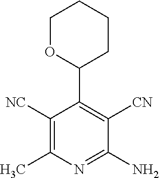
C1OC(C2=C([CN])C(N)=NC(C)=C2[NC])CCC1
